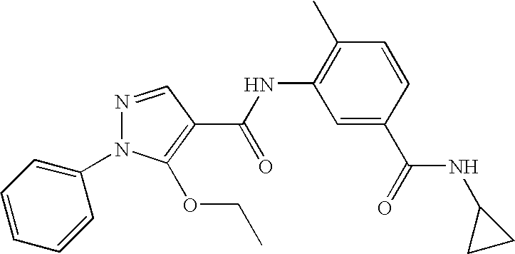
N1=CC(C(NC2=C(C)C=CC(C(NC3CC3)=O)=C2)=O)=C(OCC)N1C1=CC=CC=C1
